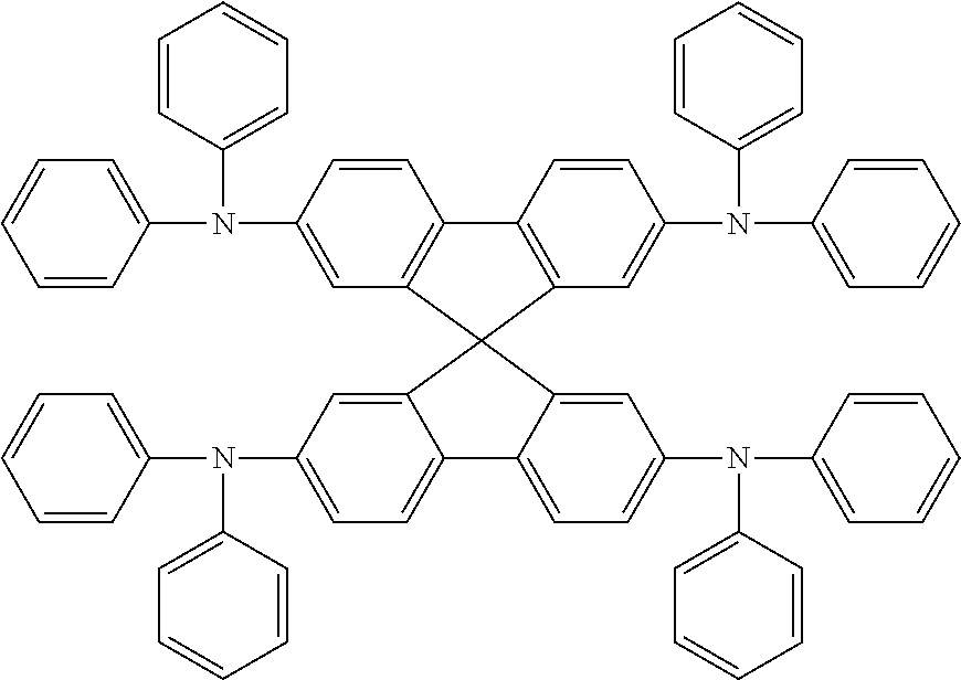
C1=CC(N(C2=CC=CC=C2)C2=CC=CC=C2)=CC2=C1C1=C(C=C(N(C3=CC=CC=C3)C3=CC=CC=C3)C=C1)C21C2=CC(N(C3=CC=CC=C3)C3=CC=CC=C3)=CC=C2C2=CC=C(N(C3=CC=CC=C3)C3=CC=CC=C3)C=C21
